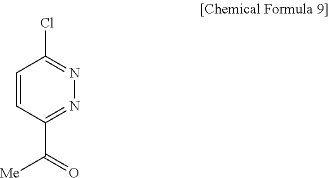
C1=CC(C([Me])=O)=NN=C1Cl
